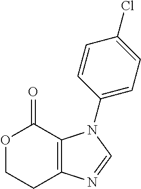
O1CCC2=C(C1=O)N(C1=CC=C(Cl)C=C1)C=N2
